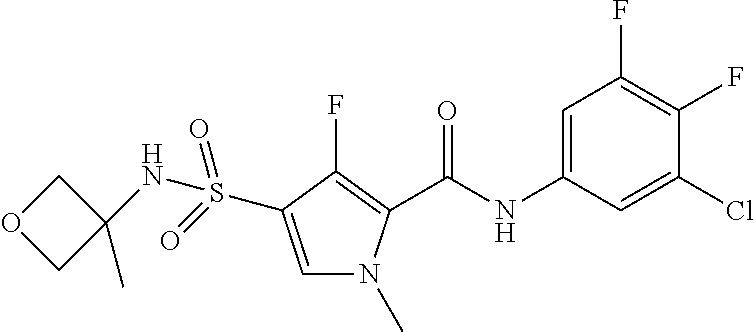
C1=C(NC(C2=C(F)C(S(NC3(C)COC3)(=O)=O)=CN2C)=O)C=C(Cl)C(F)=C1F
